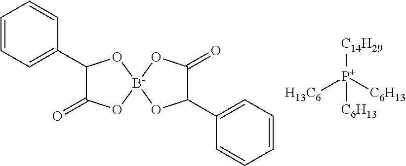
C1=CC=C(C2C(=O)O[B-]3(O2)OC(C2=CC=CC=C2)C(=O)O3)C=C1.[H13C6][P+]([C6H13])([C6H13])[C14H29]
